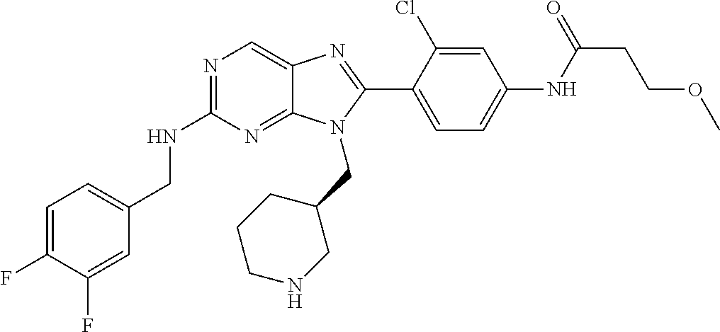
C1=C(F)C(F)=CC(CNC2=NC=C3C(=N2)N(CC2CCCNC2)C(C2=CC=C(NC(CCOC)=O)C=C2Cl)=N3)=C1
